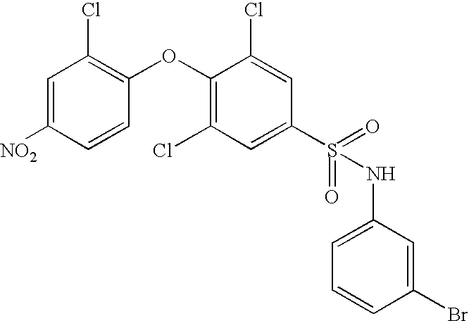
[NO2]C1=CC(Cl)=C(OC2=C(Cl)C=C(S(=O)(=O)NC3=CC=CC(Br)=C3)C=C2Cl)C=C1
